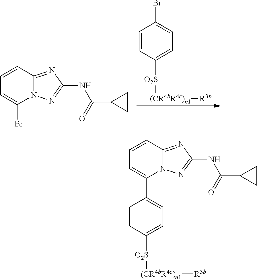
C12=NC(NC(C3CC3)=O)=NN1C(Br)=CC=C2.C1=CC([O2S][(CR4bR4c)n1][R3b])=CC=C1Br.C12=NC(NC(C3CC3)=O)=NN1C(C1=CC=C([O2S][(CR4bR4c)n1][R3b])C=C1)=CC=C2
